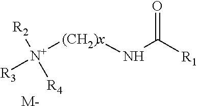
[M-].[N+]([(CH2)x]NC([R1])=O)([R3])([R2])[R4]
